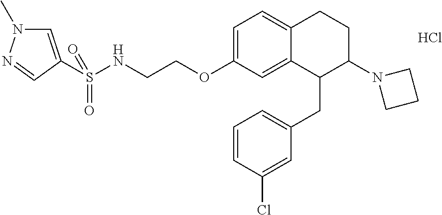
C1=C(OCCNS(=O)(=O)C2=CN(C)N=C2)C=C2C(=C1)CCC(N1CCC1)C2CC1=CC=CC(Cl)=C1.Cl
